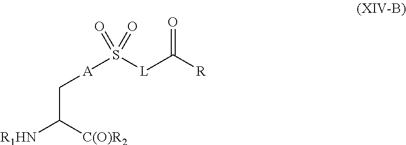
C(C([R1HN])[C(O)R2])[A]S(=O)([L]C(=O)[R])=O
